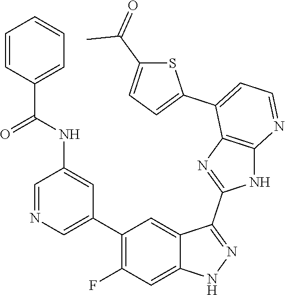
C1=NC=C(C2=C(F)C=C3C(=C2)C(C2=NC4=C(N2)N=CC=C4C2=CC=C(C(=O)C)S2)=NN3)C=C1NC(C1=CC=CC=C1)=O
